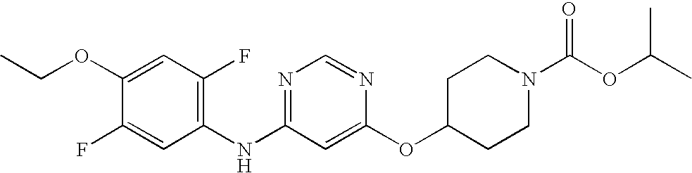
C1(OCC)=CC(F)=C(NC2=NC=NC(OC3CCN(C(OC(C)C)=O)CC3)=C2)C=C1F
